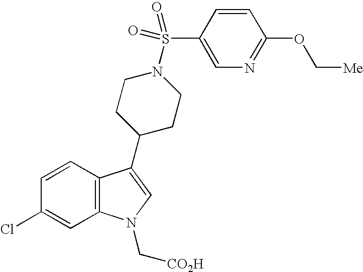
C12=C(N(C[CO2H])C=C1C1CCN(S(C3=CN=C(OC[Me])C=C3)(=O)=O)CC1)C=C(Cl)C=C2
